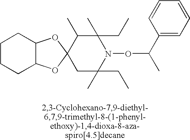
C12C(OC3(O1)C(C)C(C)(CC)N(OC(C)C1=CC=CC=C1)C(C)(CC)C3)CCCC2
